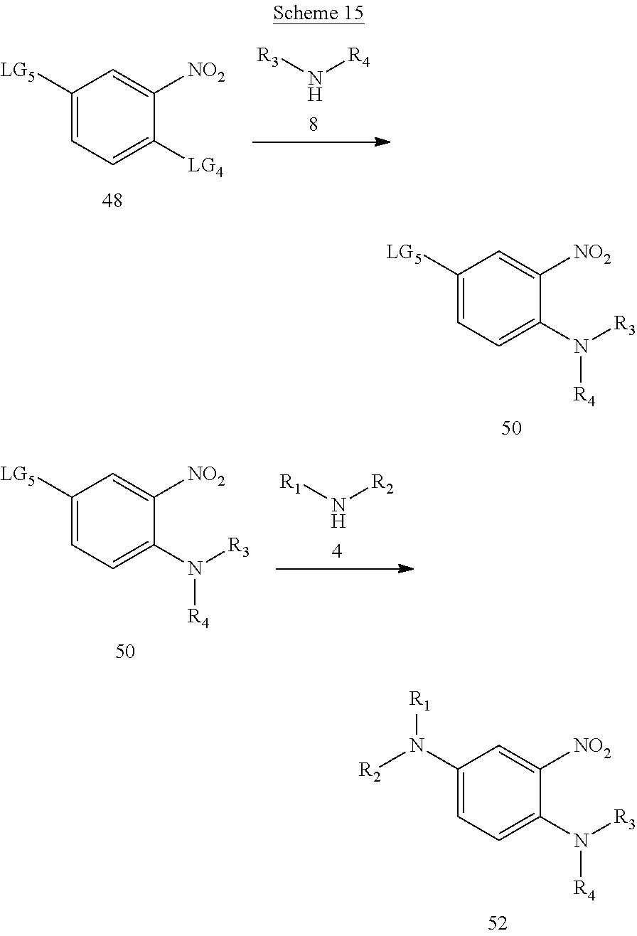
N([R4])[R3].C1([LG5])=CC=C([LG4])C([NO2])=C1.C1([LG5])=CC=C(N([R3])[R4])C([NO2])=C1.N([R2])[R1].C1([LG5])=CC=C(N([R3])[R4])C([NO2])=C1.C1(N([R2])[R1])=CC=C(N([R3])[R4])C([NO2])=C1
